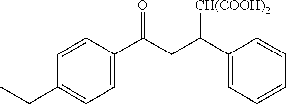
C1=CC(C(CC(C2=CC=CC=C2)[CH(COOH)2])=O)=CC=C1CC
